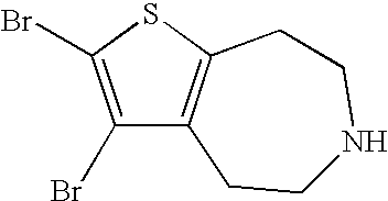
C1(Br)=C(Br)SC2=C1CCNCC2
